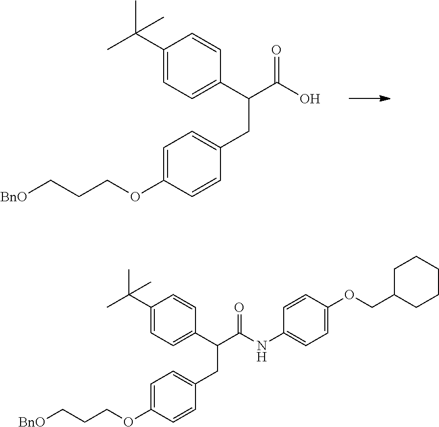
C1(C(C)(C)C)=CC=C(C(C(O)=O)CC2=CC=C(OCCC[BnO])C=C2)C=C1.C1(C(C)(C)C)=CC=C(C(C(NC2=CC=C(OCC3CCCCC3)C=C2)=O)CC2=CC=C(OCCC[BnO])C=C2)C=C1
